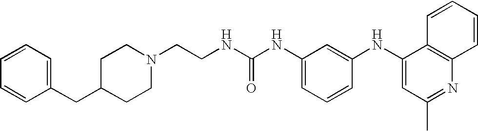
C1=CC=CC(CC2CCN(CCNC(NC3=CC=CC(NC4=CC(C)=NC5=C4C=CC=C5)=C3)=O)CC2)=C1
